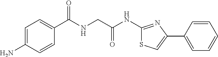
C1=C(N)C=CC(C(NCC(NC2=NC(C3=CC=CC=C3)=CS2)=O)=O)=C1
